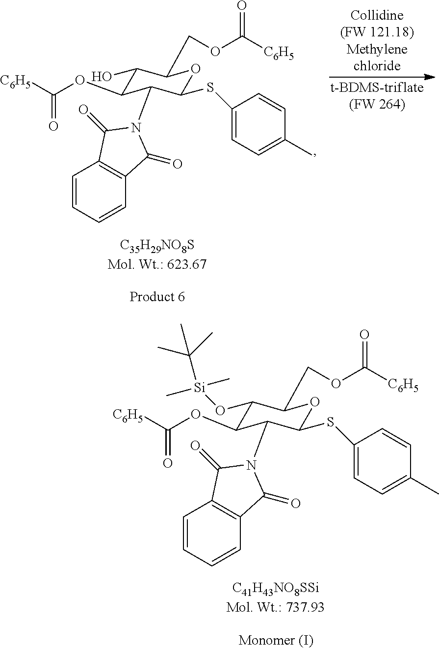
[C6H5]C(OC1C(O)C(COC([C6H5])=O)OC(SC2=CC=C(C)C=C2)C1N1C(=O)C2=C(C1=O)C=CC=C2)=O.[C6H5]C(OC1C(O[Si](C)(C(C)(C)C)C)C(COC([C6H5])=O)OC(SC2=CC=C(C)C=C2)C1N1C(=O)C2=C(C1=O)C=CC=C2)=O
